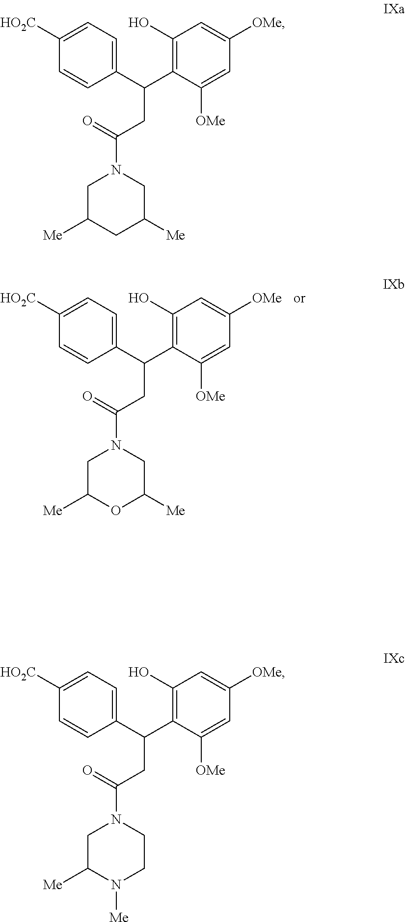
C1(C(CC(=O)N2CC([Me])CC([Me])C2)C2=C(O)C=C([OMe])C=C2[OMe])=CC=C([HO2C])C=C1.C1(C(CC(=O)N2CC([Me])N([Me])CC2)C2=C(O)C=C([OMe])C=C2[OMe])=CC=C([HO2C])C=C1.C1(C(CC(=O)N2CC([Me])OC([Me])C2)C2=C(O)C=C([OMe])C=C2[OMe])=CC=C([HO2C])C=C1
